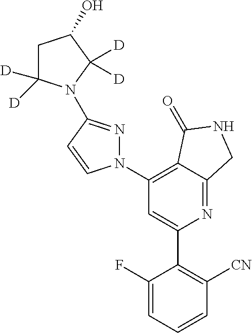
C1(C2=C([CN])C=CC=C2F)=CC(N2N=C(N3C([D])([D])CC(O)C3([D])[D])C=C2)=C2C(=N1)CNC2=O
